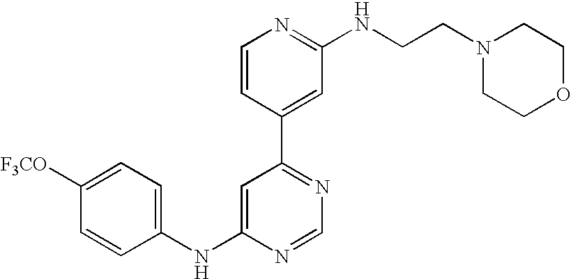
C1(NC2=CC(C3=CC(NCCN4CCOCC4)=NC=C3)=NC=N2)=CC=C([F3CO])C=C1
